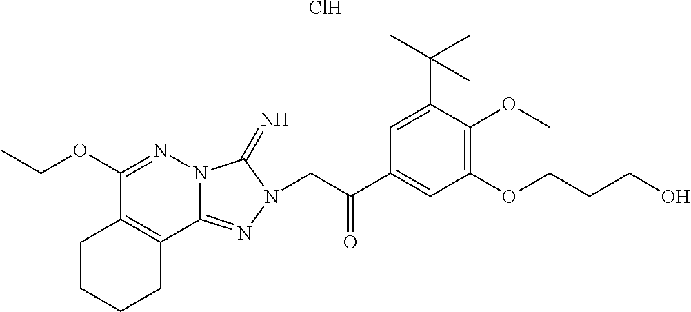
C1(OCC)=NN2C(=NN(CC(C3=CC(OCCCO)=C(OC)C(C(C)(C)C)=C3)=O)C2=N)C2=C1CCCC2.Cl
